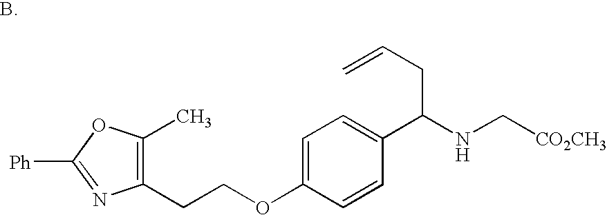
C1(CCOC2=CC=C(C(NC[CO2CH3])CC=C)C=C2)=C(C)OC([Ph])=N1
